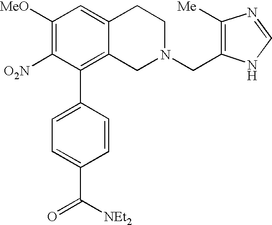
C1([MeO])=C([O2N])C(C2=CC=C(C(=O)[NEt2])C=C2)=C2C(=C1)CCN(CC1=C([Me])N=CN1)C2
